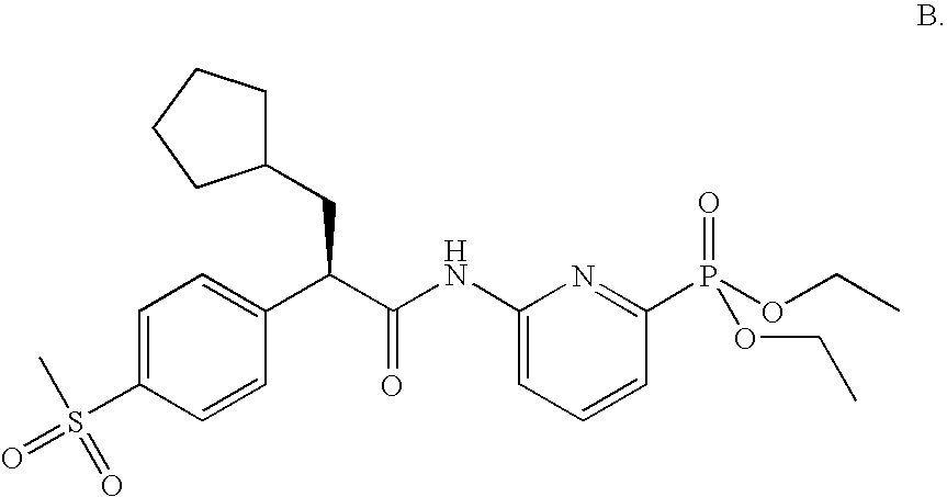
C1=C(S(C)(=O)=O)C=CC(C(C(NC2=CC=CC(P(OCC)(=O)OCC)=N2)=O)CC2CCCC2)=C1
